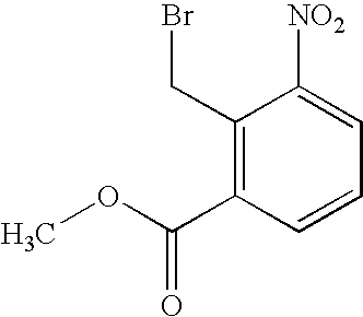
C1(CBr)=C(C(=O)OC)C=CC=C1[NO2]
